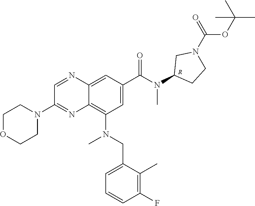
C1=C(C(N(C)C2CCN(C(OC(C)(C)C)=O)C2)=O)C=C2C(=C1N(CC1=CC=CC(F)=C1C)C)N=C(N1CCOCC1)C=N2.[R]
